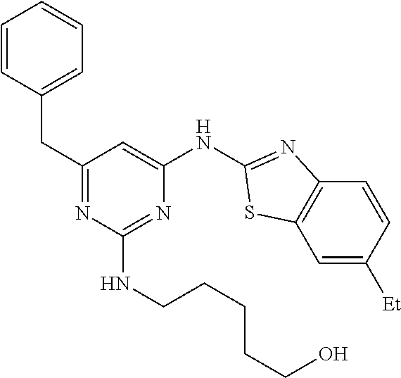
C1=CC(CC2=NC(NCCCCCO)=NC(NC3=NC4=C(C=C([Et])C=C4)S3)=C2)=CC=C1
